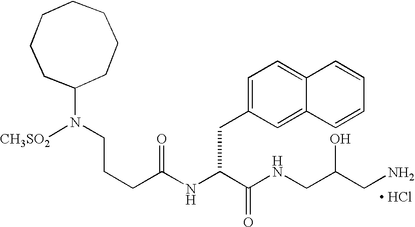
[ HCl].N(C(C(NCC(CN)O)=O)CC1=CC=C2C(=C1)C=CC=C2)C(CCCN([CH3SO2])C1CCCCCCC1)=O
